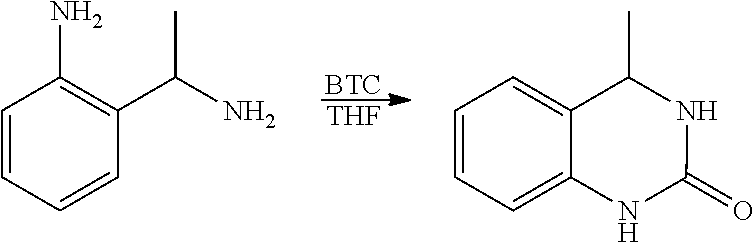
[BTC].[THF].C1=CC=CC(C(N)C)=C1N.C1=CC=C2C(=C1)C(C)NC(=O)N2
